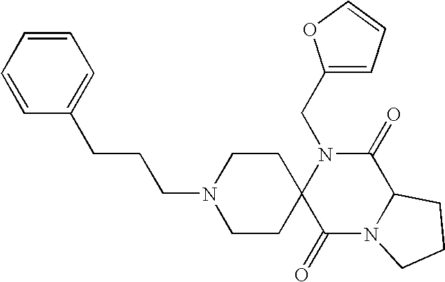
C(N1C2(C(=O)N3C(C1=O)CCC3)CCN(CCCC1=CC=CC=C1)CC2)C1=CC=CO1
